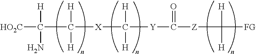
C([HO2C])(C([X]C([Y]C([Z]C([FG])([H])[H])=O)([H])[H])([H])[H])([H])N
